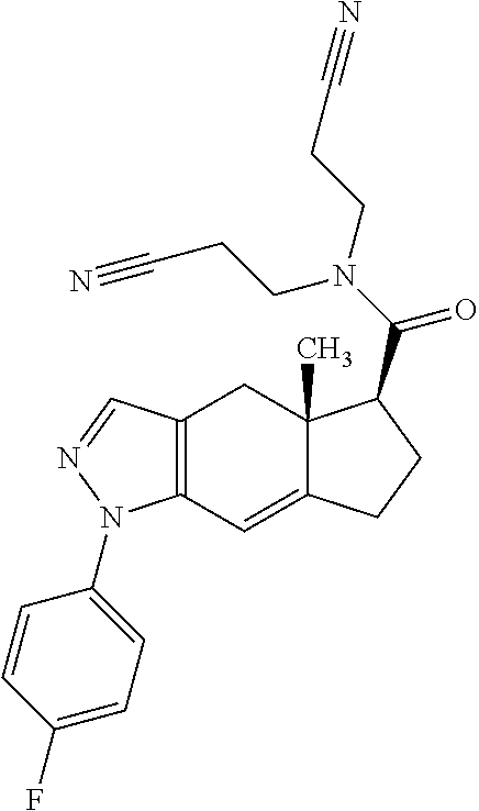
C12=C(C=C3C(C)(C1)C(C(N(CCC#N)CCC#N)=O)CC3)N(C1=CC=C(F)C=C1)N=C2
